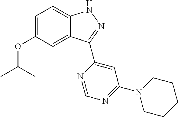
C12=CC(OC(C)C)=CC=C1NN=C2C1=CC(N2CCCCC2)=NC=N1
